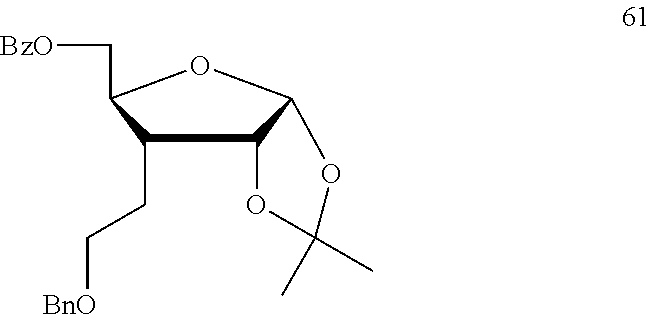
C1(CC[BnO])C2C(OC1C[BzO])OC(C)(C)O2
